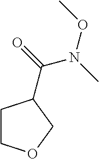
C1CC(C(=O)N(C)OC)CO1
